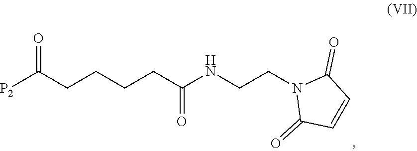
C(CN1C(=O)C=CC1=O)NC(CCCCC([P2])=O)=O
